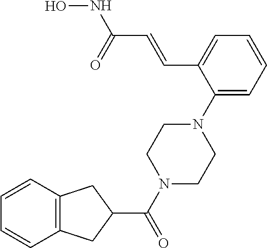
C1=C(C=CC(NO)=O)C(N2CCN(C(=O)C3CC4=C(C3)C=CC=C4)CC2)=CC=C1
